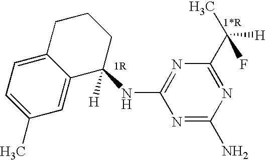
C1(C)=CC=C2C(=C1)C([H])(NC1=NC(C(C)([H])F)=NC(N)=N1)CCC2
